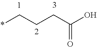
*CCCC(O)=O
